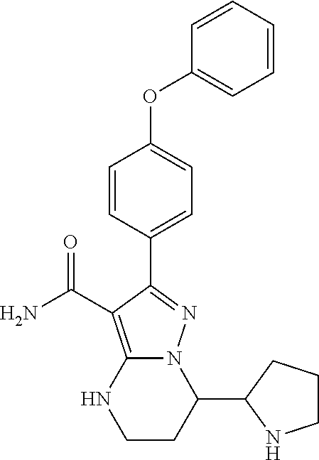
C1=CC=C(OC2=CC=C(C3=NN4C(=C3C(=O)N)NCCC4C3NCCC3)C=C2)C=C1
